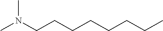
CN(CCCCCCCC)C
